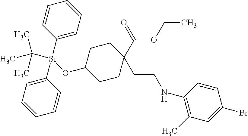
C([Si](C1=CC=CC=C1)(C1=CC=CC=C1)OC1CCC(C(OCC)=O)(CCNC2=C(C)C=C(Br)C=C2)CC1)(C)(C)C
